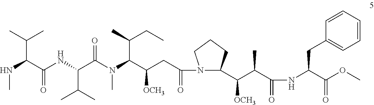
CNC(C(C)C)C(NC(C(N(C(C(CC(=O)N1C(C([OCH3])C(C)C(=O)NC(C(=O)OC)CC2=CC=CC=C2)CCC1)[OCH3])C(C)CC)C)=O)C(C)C)=O
